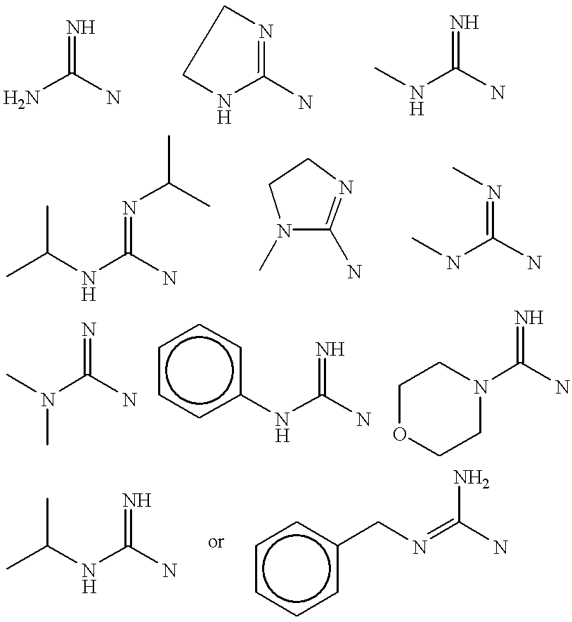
NC(N)=N.N1=C(N)NCC1.CNC(N)=N.C(NC(N)=NC(C)C)(C)C.N1(C)C(N)=NCC1.CNC(=NC)N.CN(C(=N)N)C.c1(NC(=N)N)ccccc1.C1OCCN(C(N)=N)C1.N(C(=N)N)C(C)C.N(=C(N)N)Cc1ccccc1
